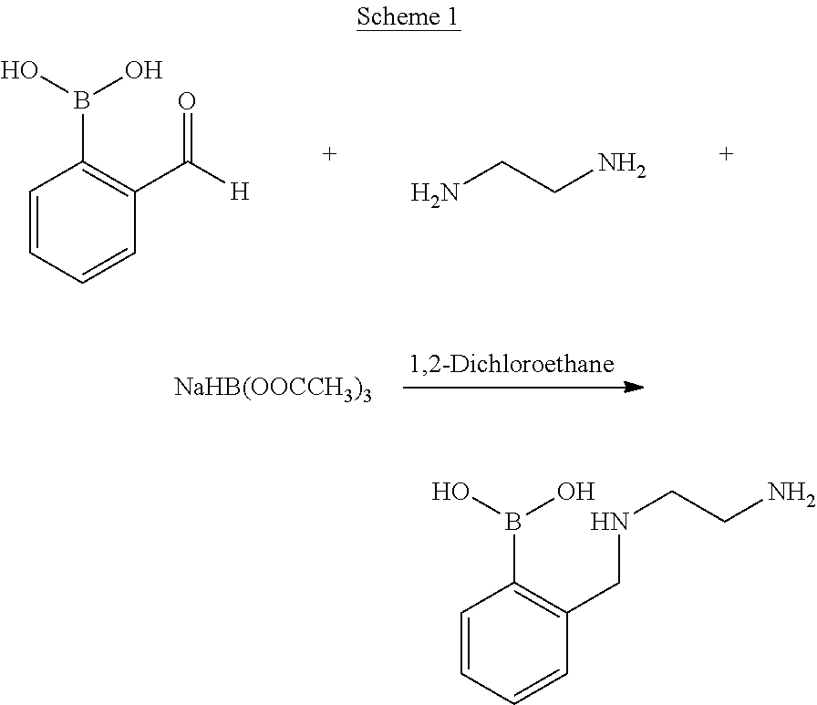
C1=CC=CC(C(=O)[H])=C1B(O)O.NCCN.[NaHB(OOCCH3)3].C1=CC=CC(CNCCN)=C1B(O)O
